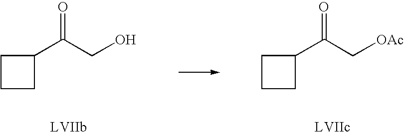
C1CCC1C(C[OAc])=O.C1CCC1C(CO)=O
